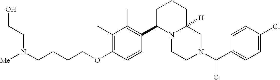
C(CCOC1=C(C)C(C)=C(C2N3C([H])(CCC2)CN(C(C2=CC=C(Cl)C=C2)=O)CC3)C=C1)CN(CCO)[Me]
